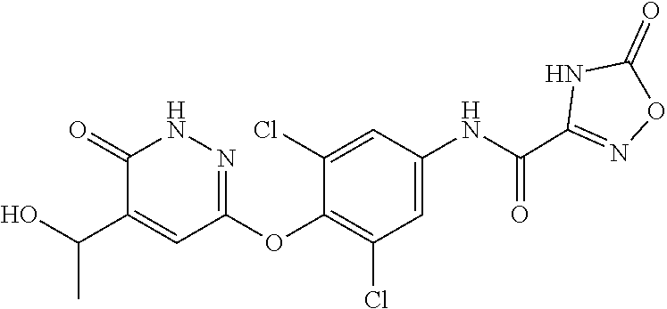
C1=C(NC(C2=NOC(=O)N2)=O)C=C(Cl)C(OC2=NNC(=O)C(C(O)C)=C2)=C1Cl
